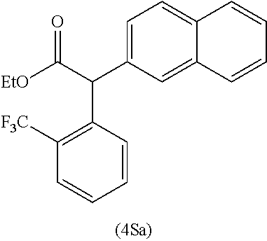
C1=C(C(C([EtO])=O)C2=C([F3C])C=CC=C2)C=C2C(=C1)C=CC=C2
